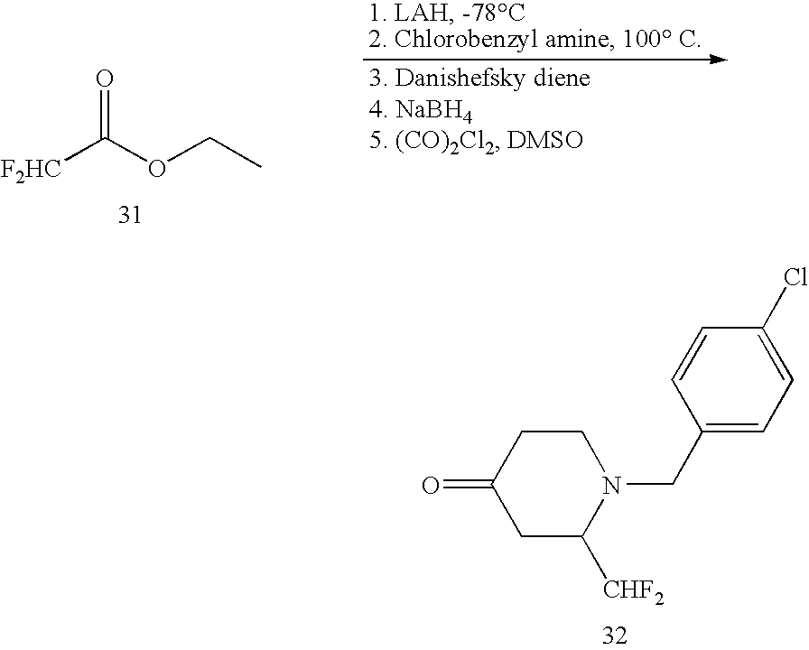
[F2HC]C(OCC)=O.C1C([CHF2])N(CC2=CC=C(Cl)C=C2)CCC1=O
